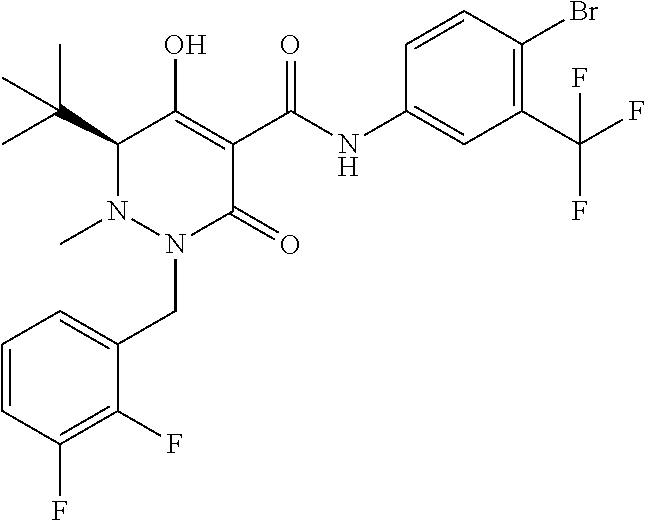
C1=CC(F)=C(F)C(CN2C(=O)C(C(=O)NC3=CC(C(F)(F)F)=C(Br)C=C3)=C(O)C(C(C)(C)C)N2C)=C1
